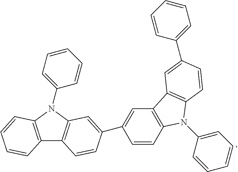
C1(C2=CC3=C(C4=C(N3C3=CC=CC=C3)C=CC=C4)C=C2)=CC2=C(C=C1)N(C1=CC=CC=C1)C1=C2C=C(C2=CC=CC=C2)C=C1
